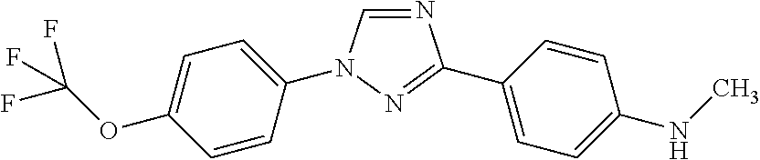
C1=CC(N2C=NC(C3=CC=C(NC)C=C3)=N2)=CC=C1OC(F)(F)F
